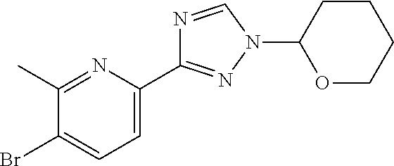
C1(C)=NC(C2=NN(C3OCCCC3)C=N2)=CC=C1Br
